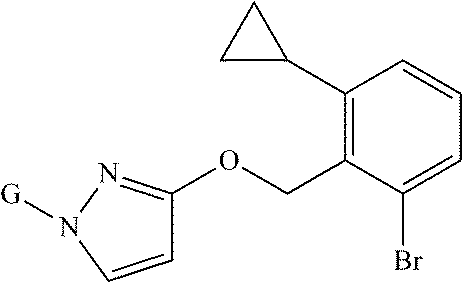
C1=CN([G])N=C1OCC1=C(C2CC2)C=CC=C1Br
